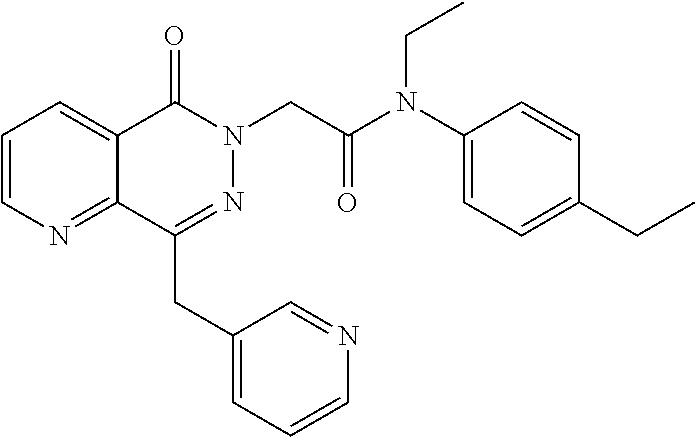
C1=CN=C2C(=C1)C(=O)N(CC(N(C1=CC=C(CC)C=C1)CC)=O)N=C2CC1=CC=CN=C1
